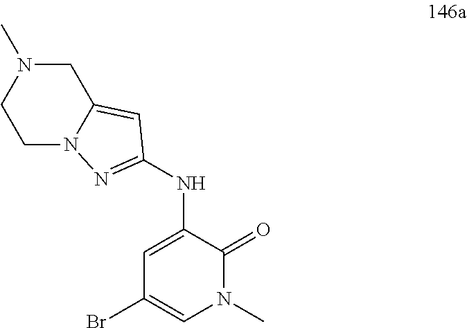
C1=C(NC2=NN3CCN(C)CC3=C2)C(=O)N(C)C=C1Br
